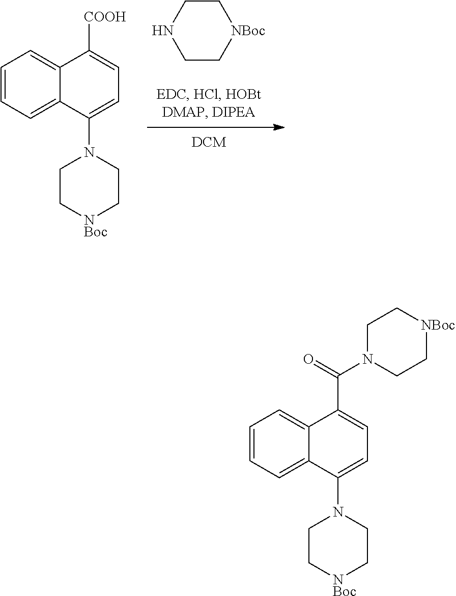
C1=CC=C2C(=C1)C([COOH])=CC=C2N1CC[NBoc]CC1.C1CNCC[NBoc]1.C1=CC=C2C(=C1)C(C(=O)N1CC[NBoc]CC1)=CC=C2N1CC[NBoc]CC1
